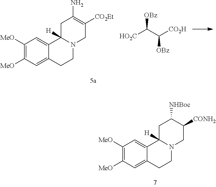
C1([MeO])=C([MeO])C=C2C(=C1)C1([H])N(CC2)CC([CO2Et])=C(N)C1.[HO2C]C(C([CO2H])[OBz])[OBz].C1([MeO])=C([MeO])C=C2C(=C1)C1([H])N(CC2)CC([CONH2])C([NHBoc])C1
